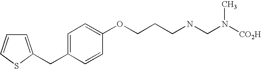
C1=C(CC2=CC=C(OCCCNCN([CO2H])C)C=C2)SC=C1
